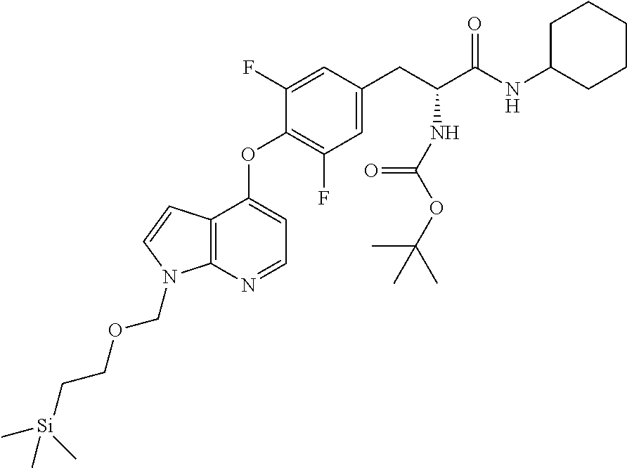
C1(F)=CC(CC(C(NC2CCCCC2)=O)NC(OC(C)(C)C)=O)=CC(F)=C1OC1=CC=NC2=C1C=CN2COCC[Si](C)(C)C
